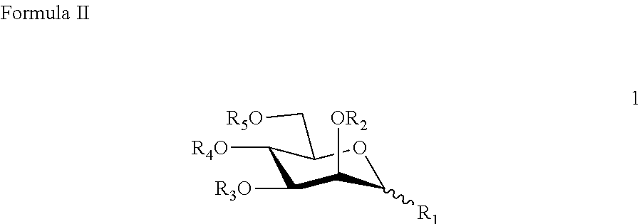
C1([R4O])C([R3O])C([OR2])C([R1])OC1C[R5O]
